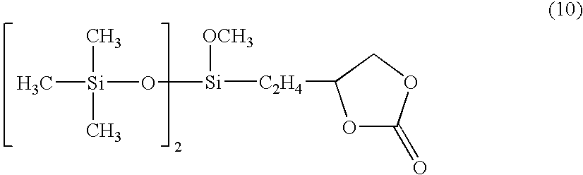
[Si]([C2H4]C1OC(=O)OC1)(O[Si](C)(C)C)[OCH3]
